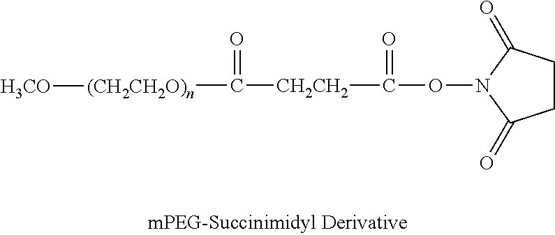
C1CC(=O)N(OC([CH2CH2]C([(CH2CH2O)n][H3CO])=O)=O)C1=O
